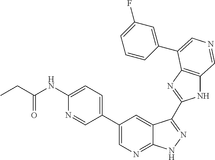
C1(C2=CN=C3C(=C2)C(C2=NC4=C(N2)C=NC=C4C2=CC(F)=CC=C2)=NN3)=CC=C(NC(CC)=O)N=C1
